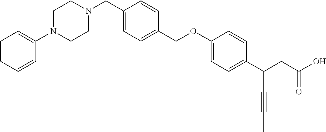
N1(CC2=CC=C(COC3=CC=C(C(CC(O)=O)C#CC)C=C3)C=C2)CCN(C2=CC=CC=C2)CC1
